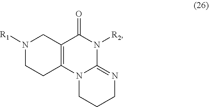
N12C(=NCCC1)N([R2])C(=O)C1=C2CCN([R1])C1
